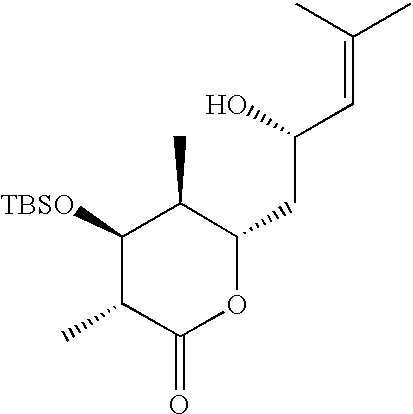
C1([TBSO])C(C)C(=O)OC(CC(O)C=C(C)C)C1C
